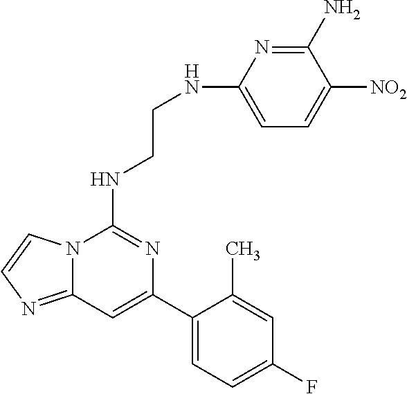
C12=NC=CN1C(NCCNC1=CC=C([NO2])C(N)=N1)=NC(C1=CC=C(F)C=C1C)=C2
